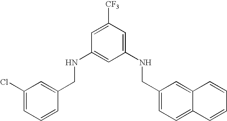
C1(Cl)=CC=CC(CNC2=CC(NCC3=CC=C4C(=C3)C=CC=C4)=CC([CF3])=C2)=C1
